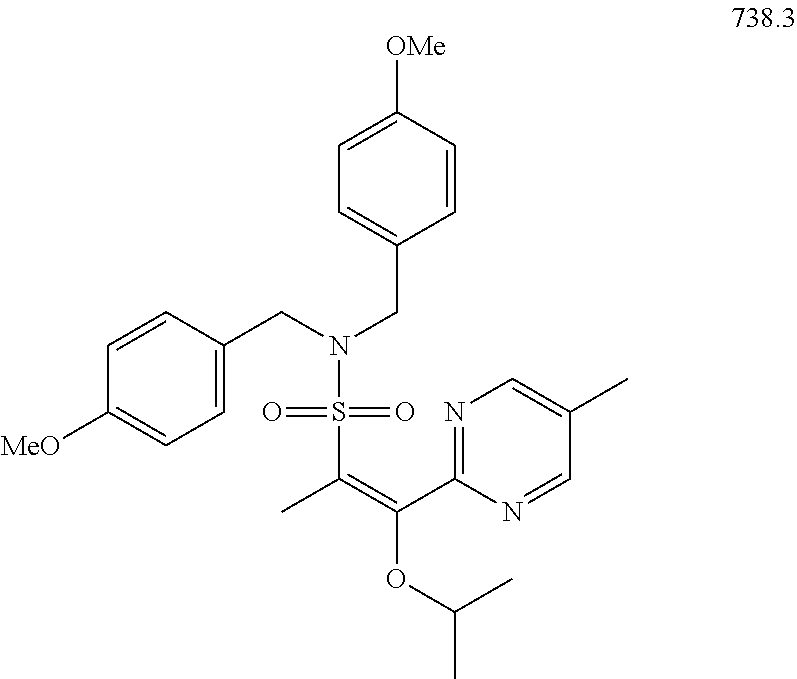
C1=C([MeO])C=CC(CN(CC2=CC=C([OMe])C=C2)S(C(C)=C(OC(C)C)C2=NC=C(C)C=N2)(=O)=O)=C1
